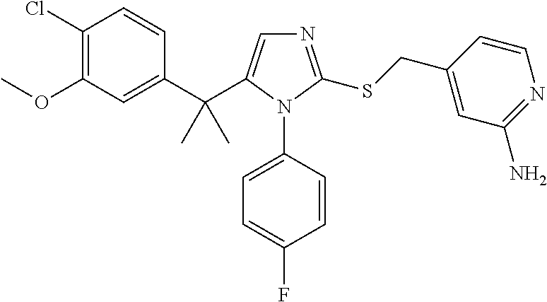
C1(C(C)(C)C2=CN=C(SCC3=CC(N)=NC=C3)N2C2=CC=C(F)C=C2)=CC(OC)=C(Cl)C=C1
